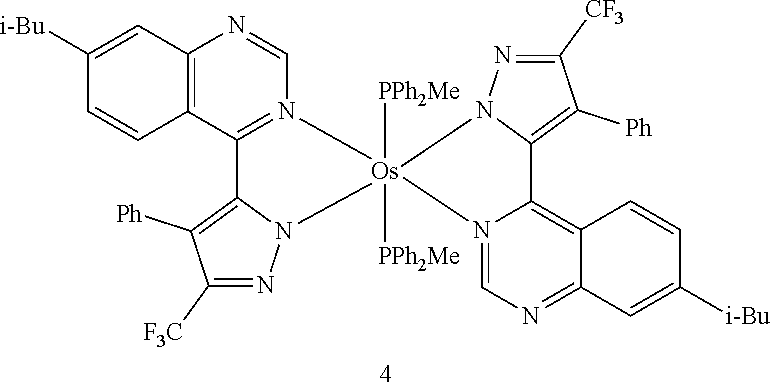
C1=N2C(=C3C(=N1)C=C([i-Bu])C=C3)C1=C([Ph])C([CF3])=NN1[Os]21([PPh2Me])([PPh2Me])N2C(=C([Ph])C([F3C])=N2)C2=N1C=NC1=C2C=CC([i-Bu])=C1
